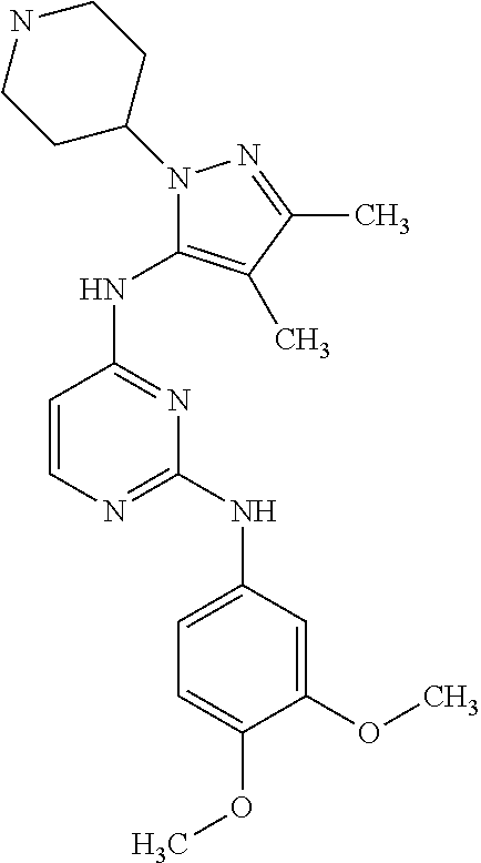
C1=CN=C(NC2=CC=C(OC)C(OC)=C2)N=C1NC1=C(C)C(C)=NN1C1CCNCC1
